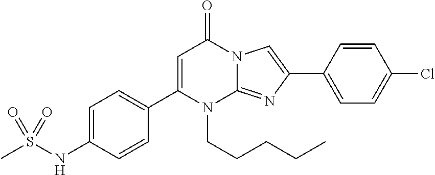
C1(C2=CC=C(NS(C)(=O)=O)C=C2)=CC(=O)N2C(=NC(C3=CC=C(Cl)C=C3)=C2)N1CCCCC
